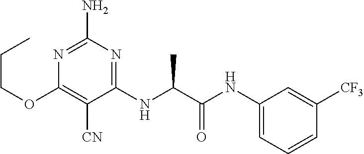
N1=C(N)N=C(NC(C(NC2=CC=CC([CF3])=C2)=O)C)C([CN])=C1OCCC
